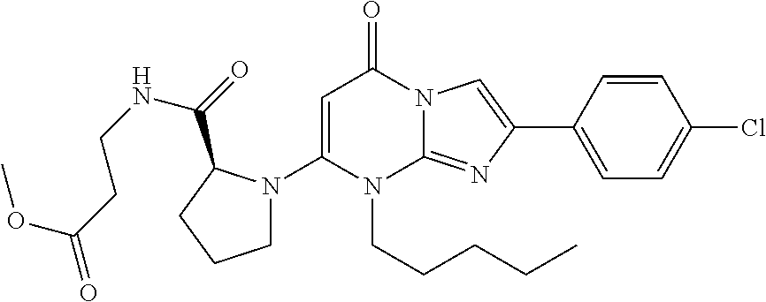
C1(N2CCCC2C(=O)NCCC(OC)=O)=CC(=O)N2C(=NC(C3=CC=C(Cl)C=C3)=C2)N1CCCCC
